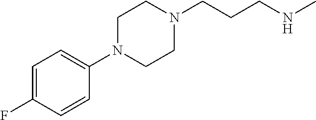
C1N(CCCNC)CCN(C2=CC=C(F)C=C2)C1
